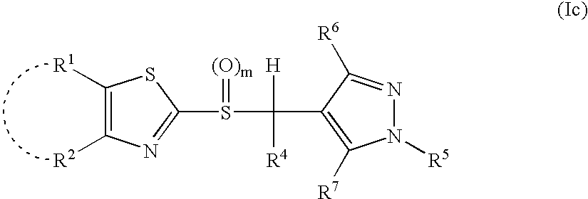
C1([R1])=C([R2])N=C(S(C([H])([R4])C2=C([R7])N([R5])N=C2[R6])=[(O)m])S1
